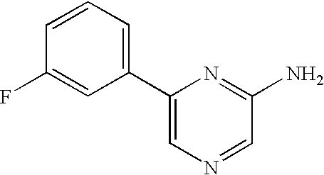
C1(C2=CN=CC(N)=N2)=CC=CC(F)=C1
